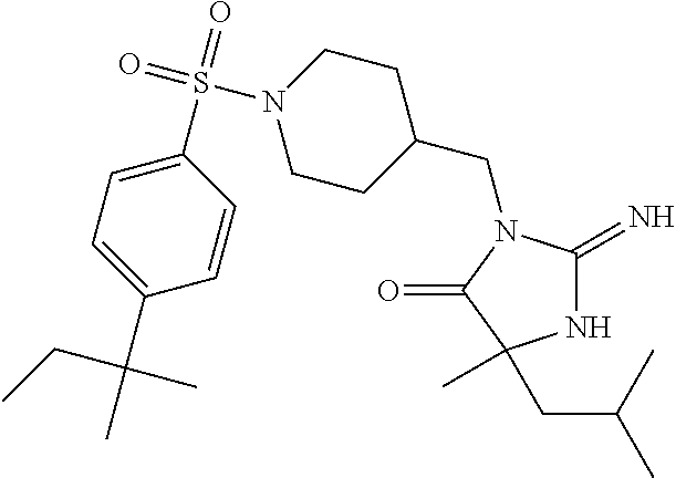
C1(CN2C(=N)NC(C)(CC(C)C)C2=O)CCN(S(=O)(=O)C2=CC=C(C(C)(CC)C)C=C2)CC1
